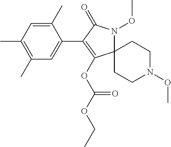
C12(N(OC)C(=O)C(C3=CC(C)=C(C)C=C3C)=C1OC(OCC)=O)CCN(OC)CC2
